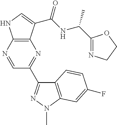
C12=C(N=CC(C3=NN(C)C4=C3C=CC(F)=C4)=N1)NC=C2C(NC(C1=NCCO1)C)=O
